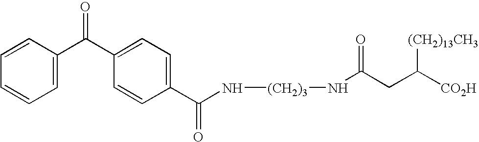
C1=C(C(C2=CC=C(C(N[(CH2)3]NC(CC([CO2H])[(CH2)13CH3])=O)=O)C=C2)=O)C=CC=C1
